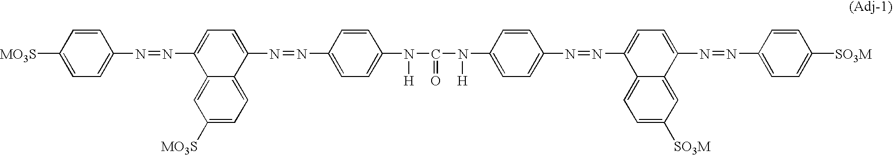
C1=C([MO3S])C=CC(N=NC2=CC=C(N=NC3=CC=C(N(C(N([H])C4=CC=C(N=NC5=CC=C(N=NC6=CC=C([SO3M])C=C6)C6=CC([SO3M])=CC=C65)C=C4)=O)[H])C=C3)C3=CC=C([MO3S])C=C23)=C1
